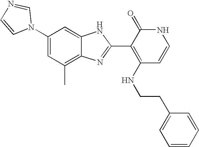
C1(C)=C2C(=CC(N3C=NC=C3)=C1)NC(C1=C(NCCC3=CC=CC=C3)C=CNC1=O)=N2
